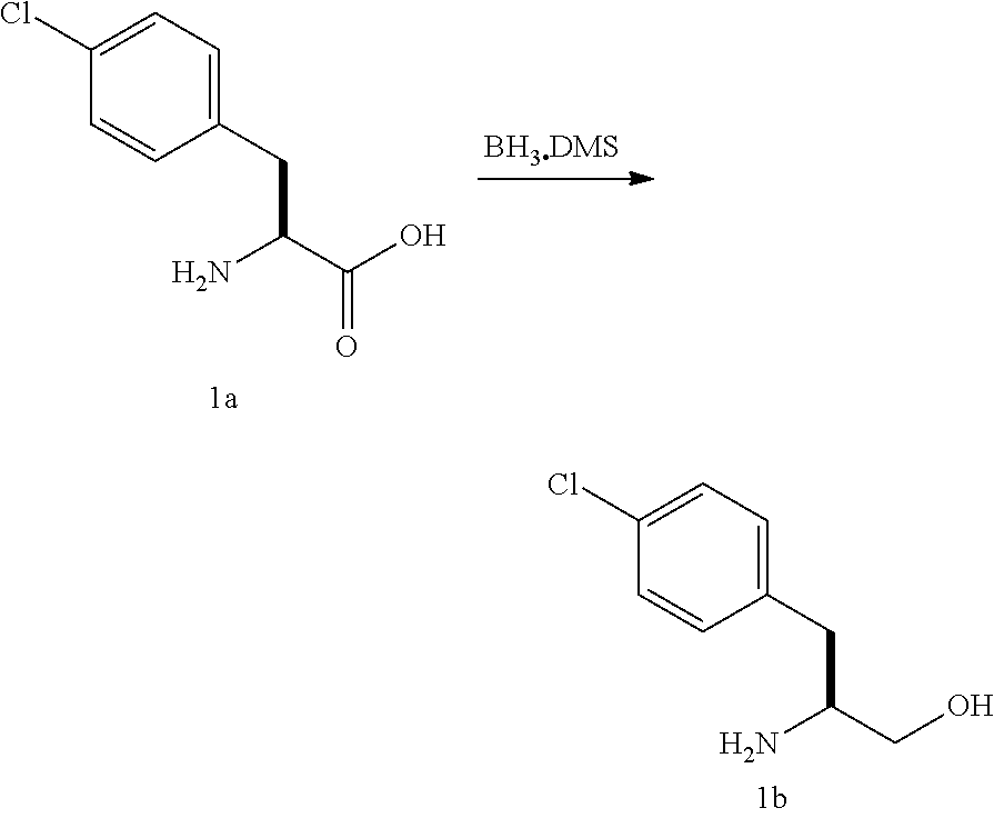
[BH3DMS].C1(CC(C(O)=O)N)=CC=C(Cl)C=C1.C1(CC(CO)N)=CC=C(Cl)C=C1
